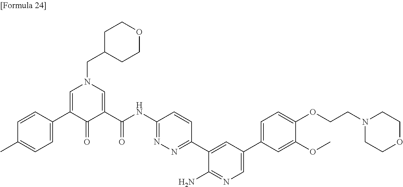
C1(C)=CC=C(C2=CN(CC3CCOCC3)C=C(C(NC3=NN=C(C4=CC(C5=CC=C(OCCN6CCOCC6)C(OC)=C5)=CN=C4N)C=C3)=O)C2=O)C=C1
